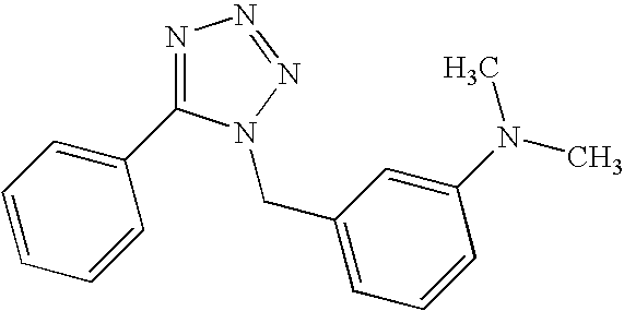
N1=C(C2=CC=CC=C2)N(CC2=CC=CC(N(C)C)=C2)N=N1
